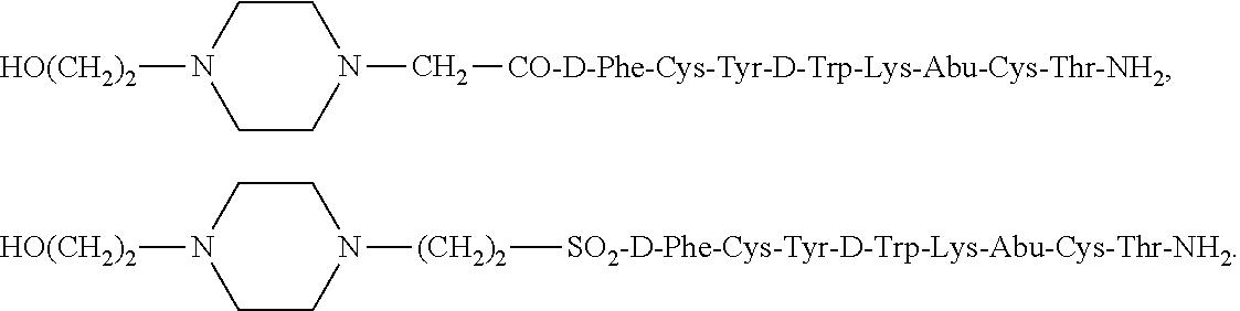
C1N([HO(CH2)2])CCN(C[CO-D-Phe-Cys-Tyr-D-Trp-Lys-Abu-Cys-Thr-NH2])C1.C1N([HO(CH2)2])CCN([(CH2)2][SO2-D-Phe-Cys-Tyr-D-Trp-Lys-Abu-Cys-Thr-NH2])C1
